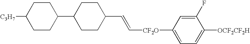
C1CC(C2CCC(C=C[CF2O]C3=CC=C([OCF2CF2H])C(F)=C3)CC2)CCC1[C3H7]
